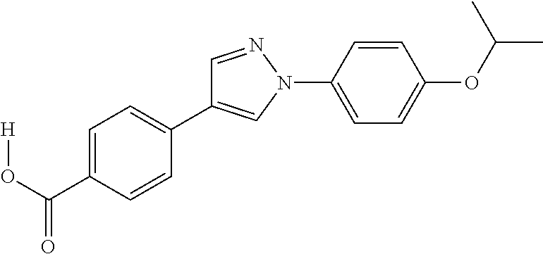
C1=C(C(O[H])=O)C=CC(C2=CN(C3=CC=C(OC(C)C)C=C3)N=C2)=C1
